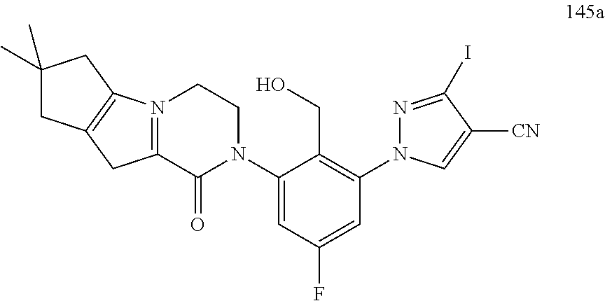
C12=N(CCN(C3=CC(F)=CC(N4N=C(I)C([CN])=C4)=C3CO)C1=O)C1=C(C2)CC(C)(C)C1
